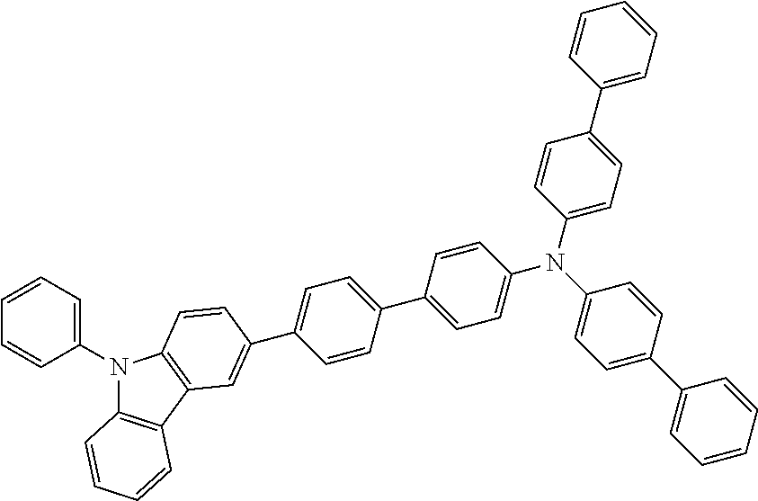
N1(C2=CC=CC=C2)C2=C(C3=C1C=CC(C1=CC=C(C4=CC=C(N(C5=CC=C(C6=CC=CC=C6)C=C5)C5=CC=C(C6=CC=CC=C6)C=C5)C=C4)C=C1)=C3)C=CC=C2
